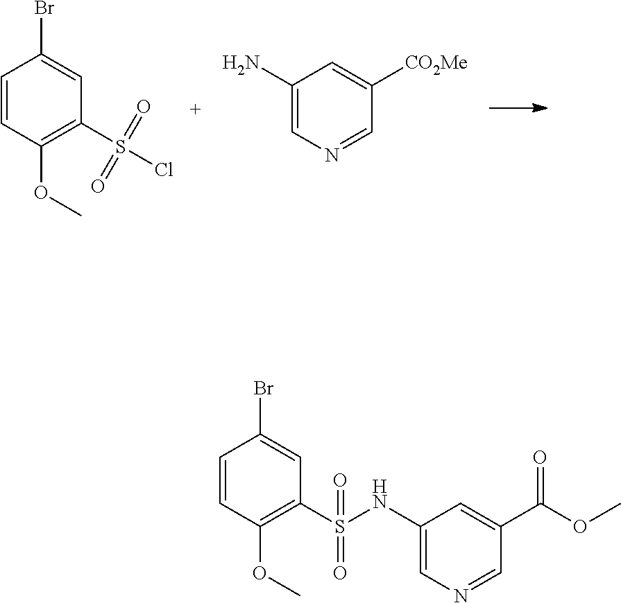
C1=CC(OC)=C(S(=O)(=O)Cl)C=C1Br.NC1=CN=CC([CO2Me])=C1.C1=CC(OC)=C(S(NC2=CN=CC(C(OC)=O)=C2)(=O)=O)C=C1Br
